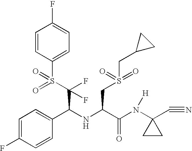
C1=CC(S(C(C(NC(CS(CC2CC2)(=O)=O)C(N(C2(C#N)CC2)[H])=O)C2=CC=C(F)C=C2)(F)F)(=O)=O)=CC=C1F
